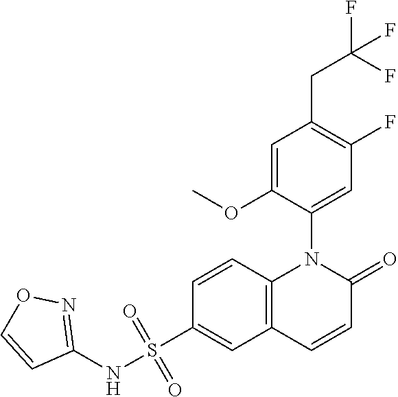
C1=C(OC)C(N2C3=C(C=CC2=O)C=C(S(NC2=NOC=C2)(=O)=O)C=C3)=CC(F)=C1CC(F)(F)F
